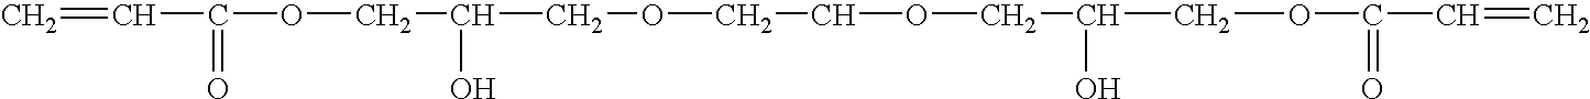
C=CC(OCC(COCCOCC(COC(C=C)=O)O)O)=O
